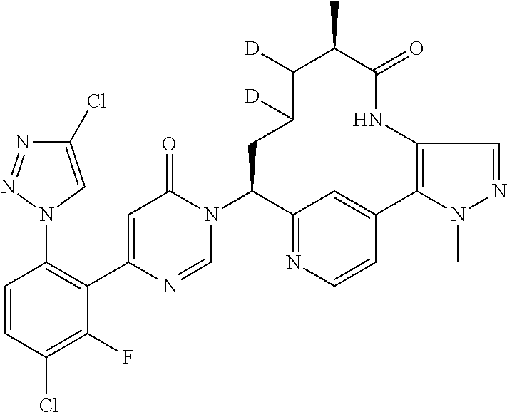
N1=NN(C2=C(C3=CC(=O)N(C4C5=NC=CC(=C5)C5=C(NC(=O)C(C)C([D])C([D])C4)C=NN5C)C=N3)C(F)=C(Cl)C=C2)C=C1Cl
